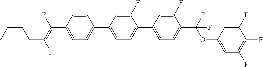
C1=CC(C2=CC=C(C3=CC=C(C(OC4=CC(F)=C(F)C(F)=C4)(F)F)C(F)=C3)C(F)=C2)=CC=C1C(=C(F)CCCC)F
